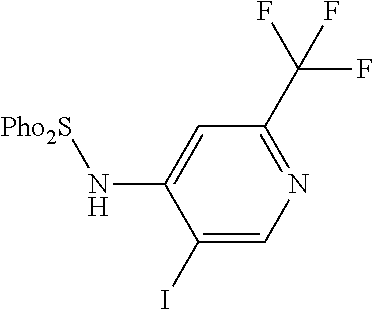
C1(I)=CN=C(C(F)(F)F)C=C1N[Pho2S]
